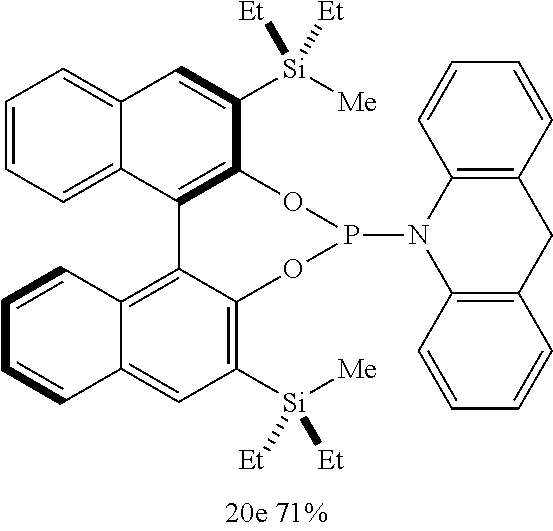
C12=CC=CC=C1C1=C(C([Si]([Me])([Et])[Et])=C2)OP(N2C3=C(CC4=C2C=CC=C4)C=CC=C3)OC2=C([Si]([Me])([Et])[Et])C=C3C(=C12)C=CC=C3
